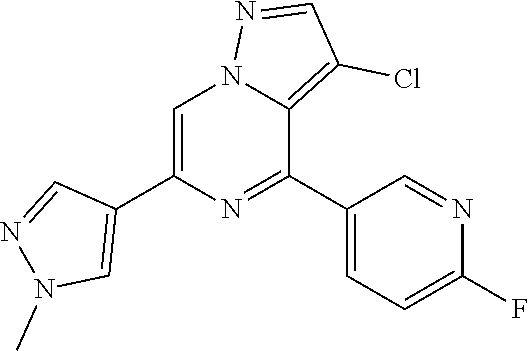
C1=C(C2=CN(C)N=C2)N=C(C2=CC=C(F)N=C2)C2=C(Cl)C=NN12
